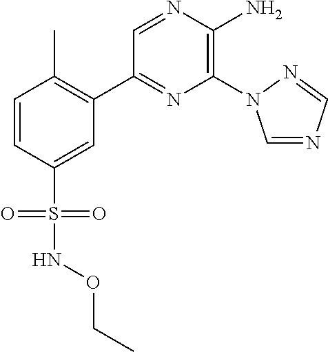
C1(C2=C(C)C=CC(S(=O)(=O)NOCC)=C2)=NC(N2C=NC=N2)=C(N)N=C1
